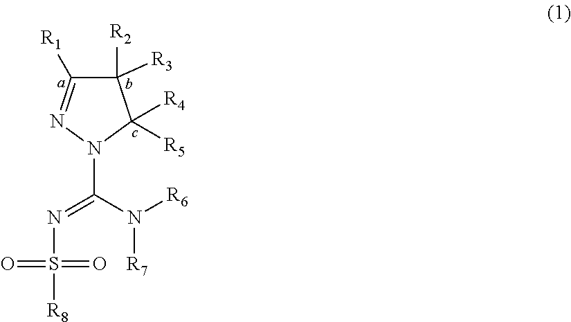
C1([R1])=NN(C(N([R6])[R7])=NS(=O)(=O)[R8])C([R4])([R5])C1([R3])[R2]
